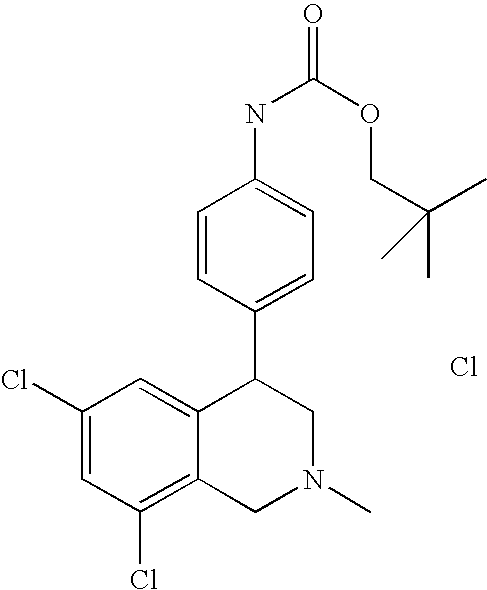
Cl.C1(Cl)=C2C(=CC(Cl)=C1)C(C1=CC=C(NC(OCC(C)(C)C)=O)C=C1)CN(C)C2
